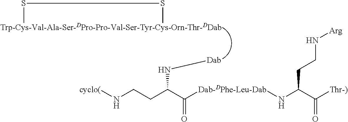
S(C)SC.N(C(CCN[cyclo(])C([Dab-DPhe-Leu-Dab]NC(C([Thr-)])=O)CCN[Arg])=O)[Dab]
